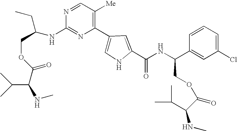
N1=C(NC(CC)COC(=O)C(C(C)C)NC)N=CC([Me])=C1C1=CNC(C(NC(C2=CC(Cl)=CC=C2)COC(C(C(C)C)NC)=O)=O)=C1
